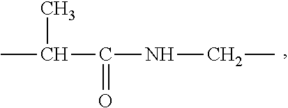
CC(C)C(=O)NCC
